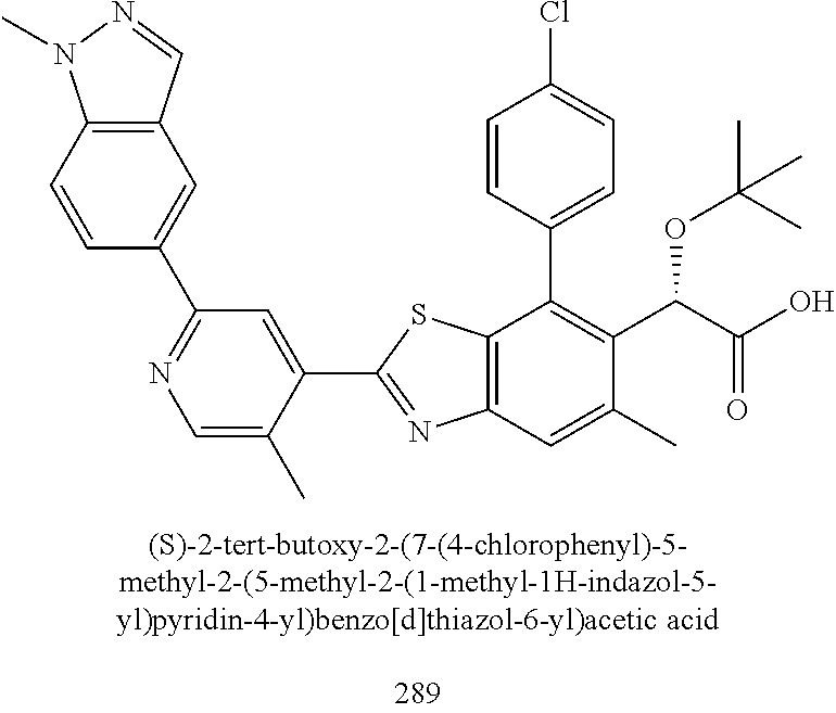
C1(C2=NC3=C(S2)C(C2=CC=C(Cl)C=C2)=C(C(C(=O)O)OC(C)(C)C)C(C)=C3)=CC(C2=CC3=C(C=C2)N(C)N=C3)=NC=C1C
